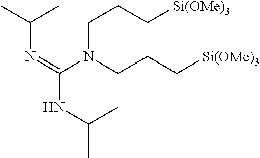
C(N(CCC[Si(OMe)3])C(=NC(C)C)NC(C)C)CC[Si(OMe)3]
